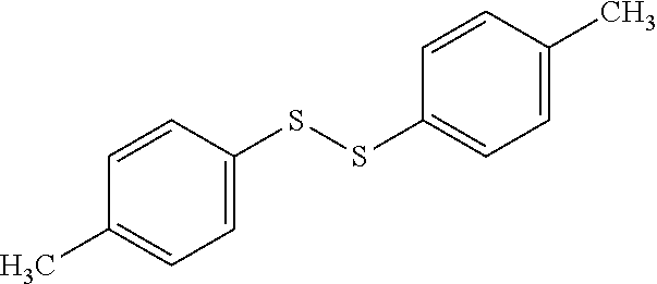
C1=CC(SSC2=CC=C(C)C=C2)=CC=C1C
